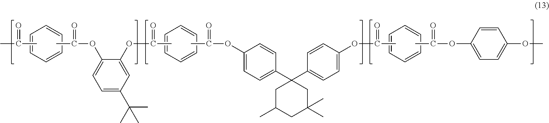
CC(=O)C.C1=CC=CC=C1.C(=O)(C)OC1=CC=C(C(C)(C)C)C=C1OC(C)=O.C1=CC=CC=C1.C(=O)(C)OC1=CC=C(C2(C3=CC=C(OC(C)=O)C=C3)CC(C)CC(C)(C)C2)C=C1.C1=CC=CC=C1.C(=O)(C)OC1=CC=C(OC)C=C1
